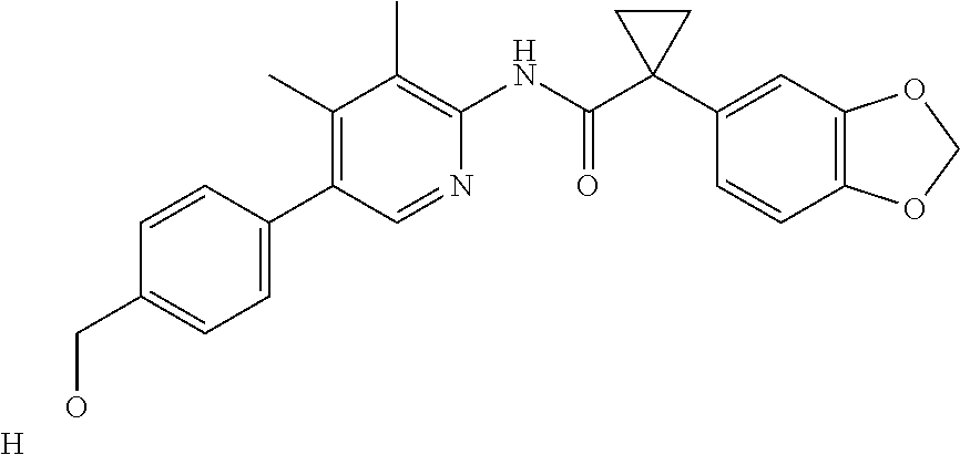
C1(C)=C(C2=CC=C(CO)C=C2)C=NC(NC(C2(C3=CC4=C(C=C3)OCO4)CC2)=O)=C1C.[H]
